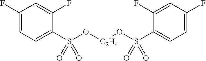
C1(F)=CC=C(S(O[C2H4]OS(C2=CC=C(F)C=C2F)(=O)=O)(=O)=O)C(F)=C1
